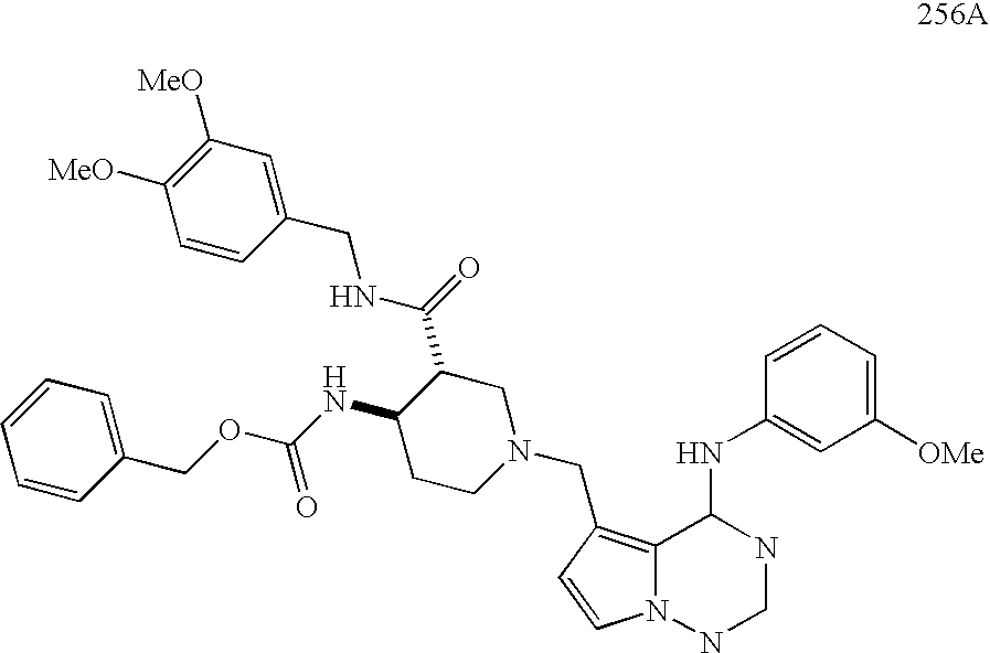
C1([OMe])=CC=CC(NC2C3=C(CN4CC(C(=O)NCC5=CC([MeO])=C([MeO])C=C5)C(NC(OCC5=CC=CC=C5)=O)CC4)C=CN3NCN2)=C1
